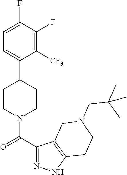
C1=C(F)C(F)=C([CF3])C(C2CCN(C(C3=NNC4=C3CN(CC(C)(C)C)CC4)=O)CC2)=C1
